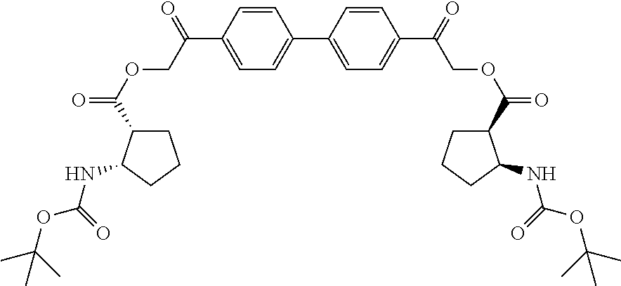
C1=C(C(=O)COC(=O)C2CCCC2NC(=O)OC(C)(C)C)C=CC(C2=CC=C(C(=O)COC(=O)C3CCCC3NC(=O)OC(C)(C)C)C=C2)=C1
